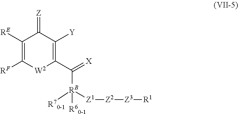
C(C1=C([Y])C(=[Z])C([RE])=C([RF])[W2]1)(=[X])[RB]([R60-1])([R70-1])[Z1][Z2][Z3][R1]
